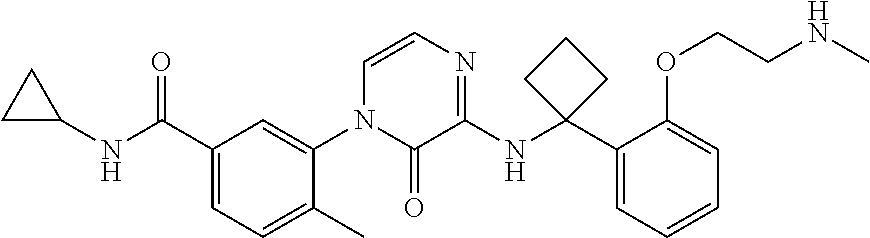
C1(C(NC2CC2)=O)=CC=C(C)C(N2C(=O)C(NC3(C4=CC=CC=C4OCCNC)CCC3)=NC=C2)=C1
